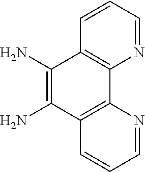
NC1=C(N)C2=C(C3=C1C=CC=N3)N=CC=C2
